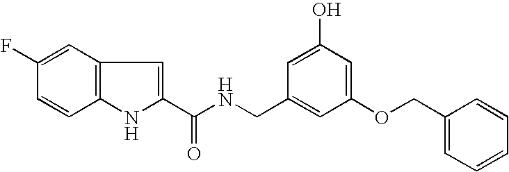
C12=C(C=C(F)C=C1)C=C(C(NCC1=CC(OCC3=CC=CC=C3)=CC(O)=C1)=O)N2
